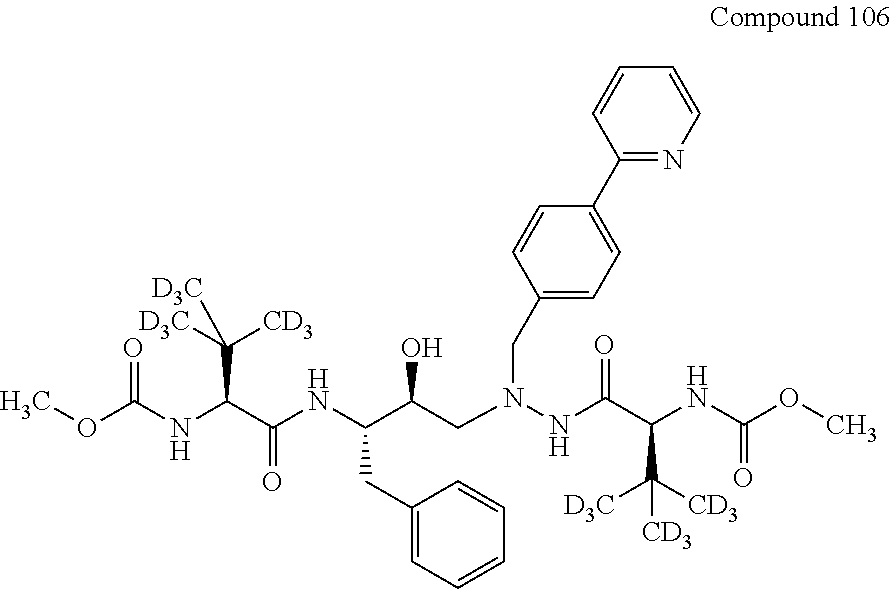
O(C(NC(C(NC(C(CN(NC(C(NC(OC)=O)C([D3C])([CD3])[CD3])=O)CC1=CC=C(C2=NC=CC=C2)C=C1)O)CC1=CC=CC=C1)=O)C([D3C])([CD3])[D3C])=O)C
